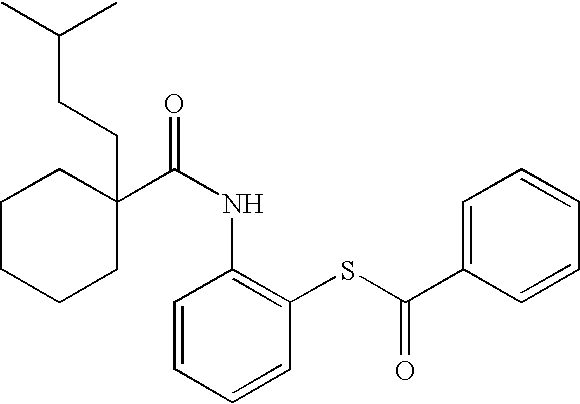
C1CCCC(C(NC2=C(SC(C3=CC=CC=C3)=O)C=CC=C2)=O)(CCC(C)C)C1
